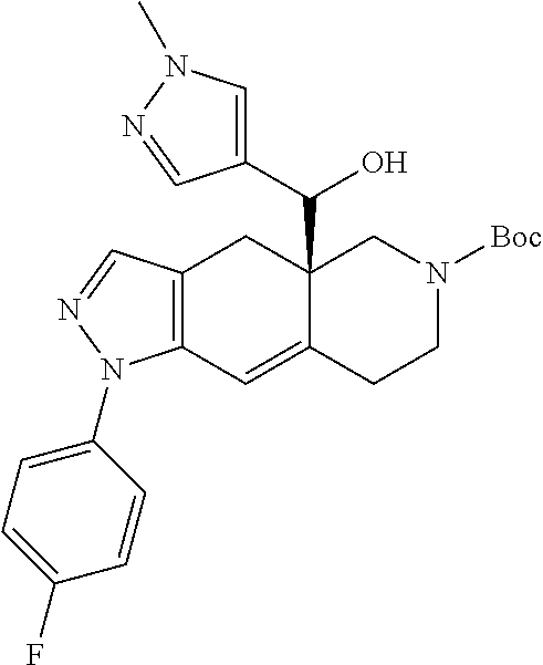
C12=C(C=NN1C1=CC=C(F)C=C1)CC1(C(O)C3=CN(C)N=C3)C(=C2)CCN([Boc])C1
